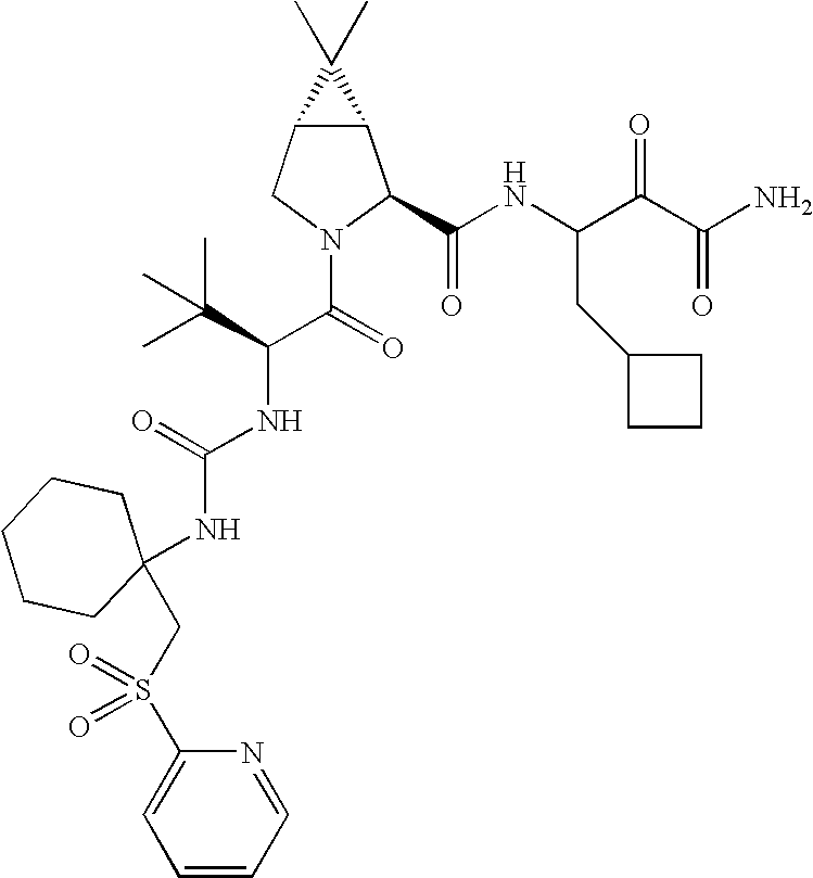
C12C(CN(C(=O)C(C(C)(C)C)NC(NC3(CS(C4=CC=CC=N4)(=O)=O)CCCCC3)=O)C1C(NC(C(C(N)=O)=O)CC1CCC1)=O)C2(C)C
